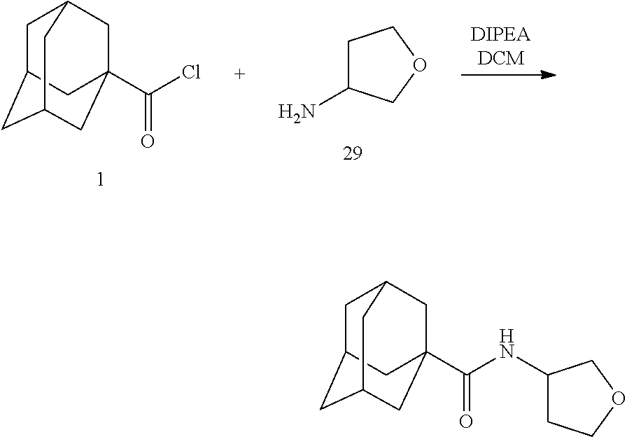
C1C2CC3CC(C(Cl)=O)(CC1C3)C2.C1C(N)COC1.C1C2CC3CC(C(NC4CCOC4)=O)(CC1C3)C2
